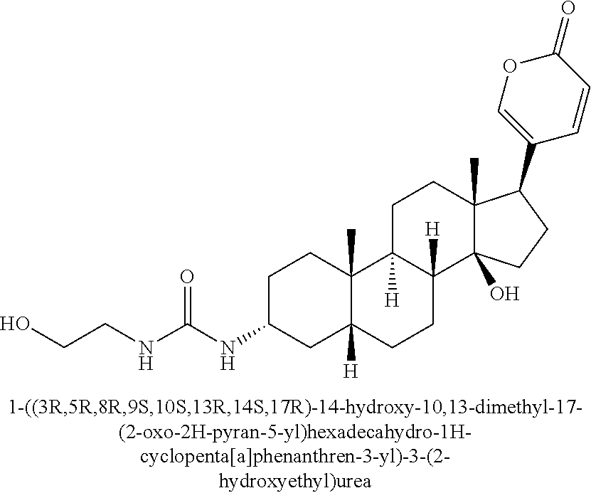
C1C(NC(NCCO)=O)CC2([H])C(C)(C1)C1([H])C([H])(CC2)C2(O)C(C)(CC1)C(C1=COC(=O)C=C1)CC2
